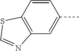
C12=C(C=CC(C)=C1)SC=N2
